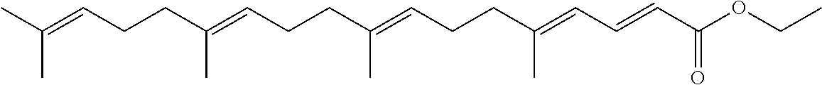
C(C=C(CCC=C(CCC=C(CCC=C(C)C)C)C)C)=CC(=O)OCC
